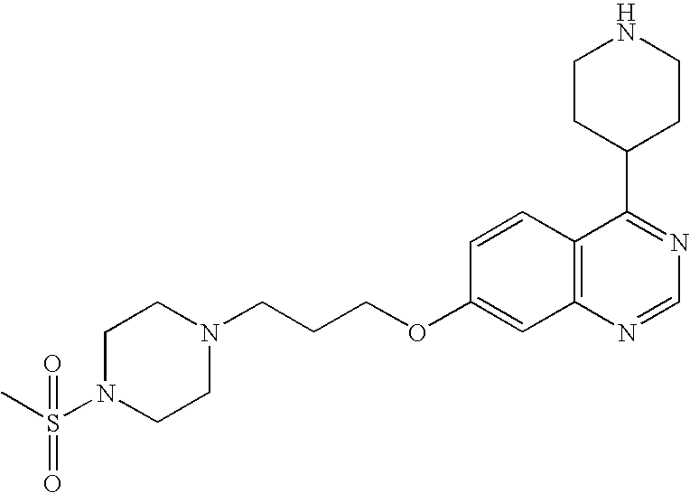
C12=C(N=CN=C1C1CCNCC1)C=C(OCCCN1CCN(S(C)(=O)=O)CC1)C=C2
